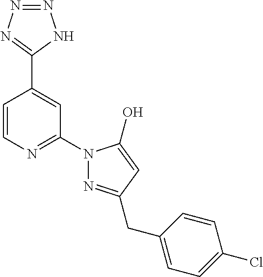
C1=CN=C(N2N=C(CC3=CC=C(Cl)C=C3)C=C2O)C=C1C1=NN=NN1
